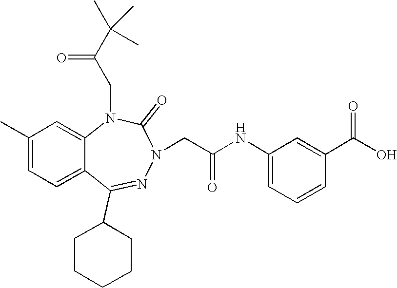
C1(C)=CC=C2C(=C1)N(CC(C(C)(C)C)=O)C(=O)N(CC(NC1=CC=CC(C(O)=O)=C1)=O)N=C2C1CCCCC1
